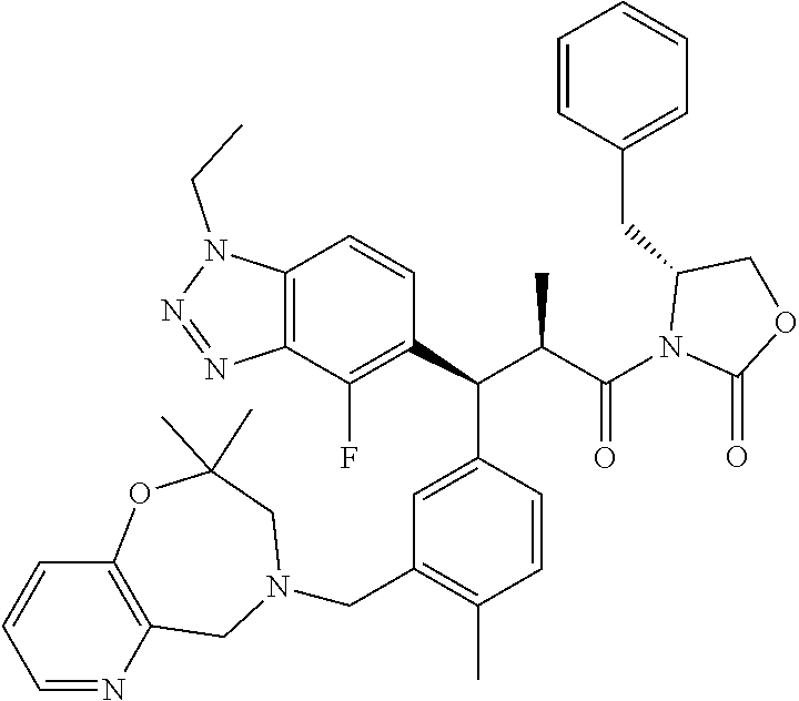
C12=C(C(F)=C(C(C(C(=O)N3C(=O)OCC3CC3=CC=CC=C3)C)C3=CC(CN4CC(C)(C)OC5=C(C4)N=CC=C5)=C(C)C=C3)C=C1)N=NN2CC
